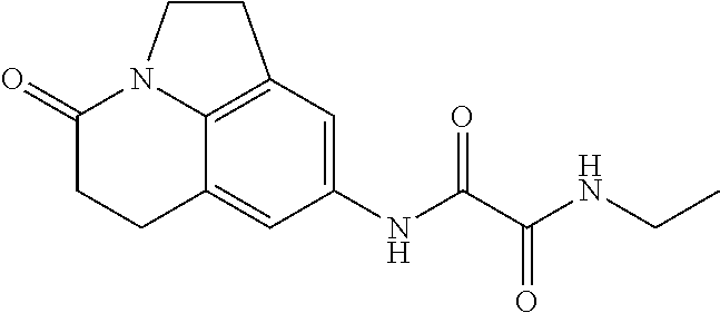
C1(=O)CCC2=CC(NC(C(NCC)=O)=O)=CC3=C2N1CC3
